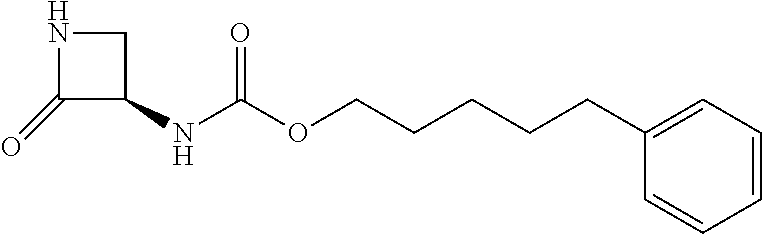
C1(=O)C(NC(OCCCCCC2=CC=CC=C2)=O)CN1
